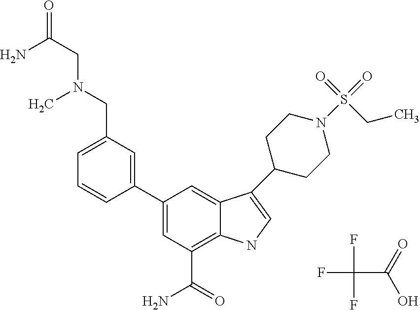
FC(C(=O)O)(F)F.NC(CN(CC1=CC=CC(C2=CC(C(=O)N)=C3C(=C2)C(C2CCN(S(CC)(=O)=O)CC2)=CN3)=C1)C)=O
